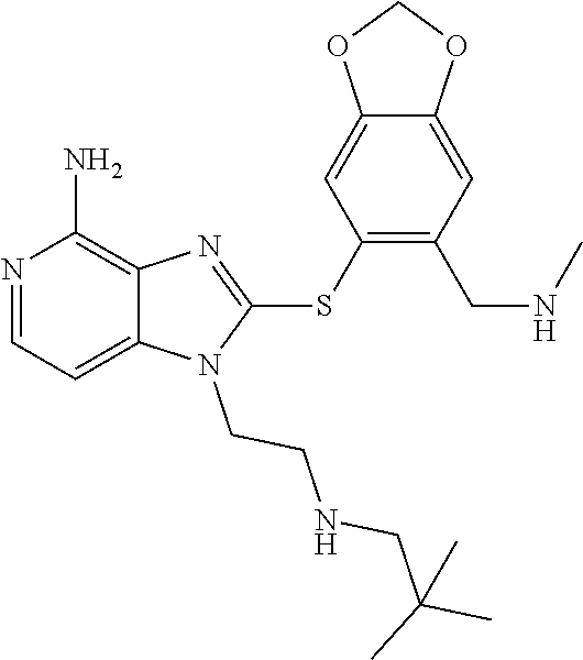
C12=CC=NC(N)=C1N=C(SC1=C(CNC)C=C3C(=C1)OCO3)N2CCNCC(C)(C)C
